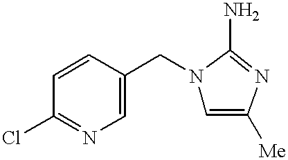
C1=CC(Cl)=NC=C1CN1C=C([Me])N=C1N
